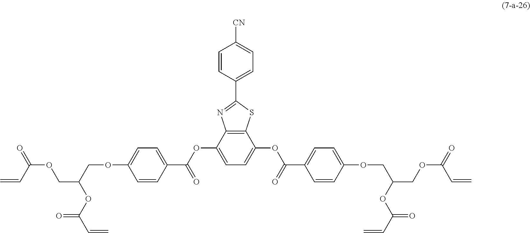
C=CC(OCC(OC(=O)C=C)COC1=CC=C(C(=O)OC2=CC=C(OC(=O)C3=CC=C(OCC(COC(=O)C=C)OC(C=C)=O)C=C3)C3=C2N=C(C2=CC=C([CN])C=C2)S3)C=C1)=O
